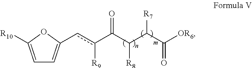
C1=C([R10])OC(cc(C(C(C(C([OR6])=O)[R7])[R8])=O)[R9])=C1
